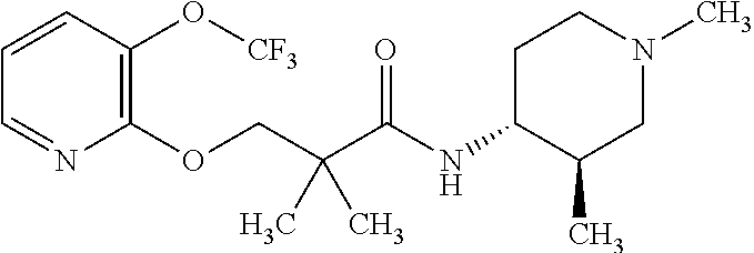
C1=CC(O[CF3])=C(OCC(C(NC2CCN(C)CC2C)=O)(C)C)N=C1
